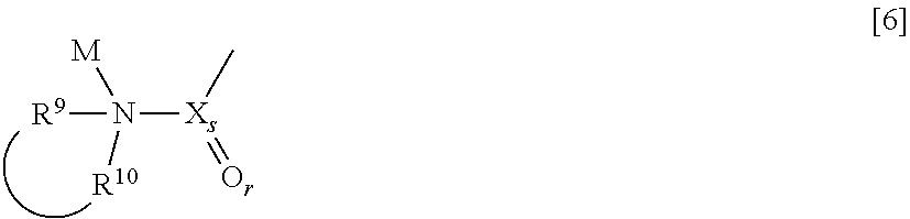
N([Xs](C)=[Or])([R10])([M])[R9]
